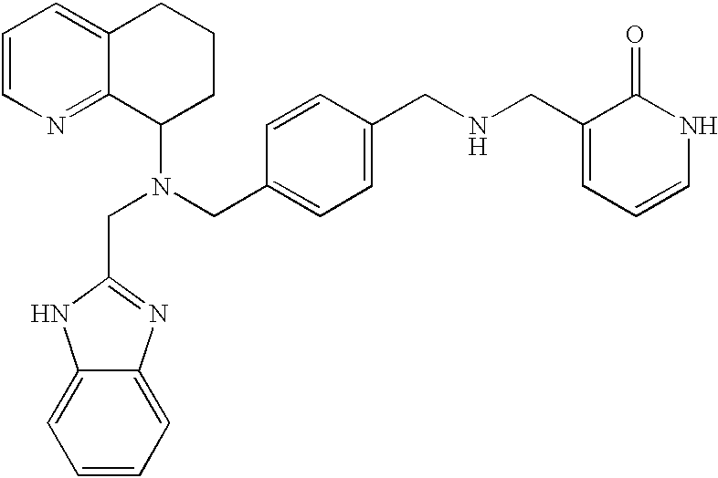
C1=CN=C2C(=C1)CCCC2N(CC1=CC=C(CNCC2=CC=CNC2=O)C=C1)CC1=NC2=CC=CC=C2N1
